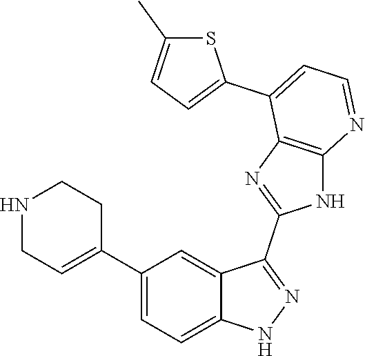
C1(C2=CC=C3C(=C2)C(C2=NC4=C(N2)N=CC=C4C2=CC=C(C)S2)=NN3)=CCNCC1
